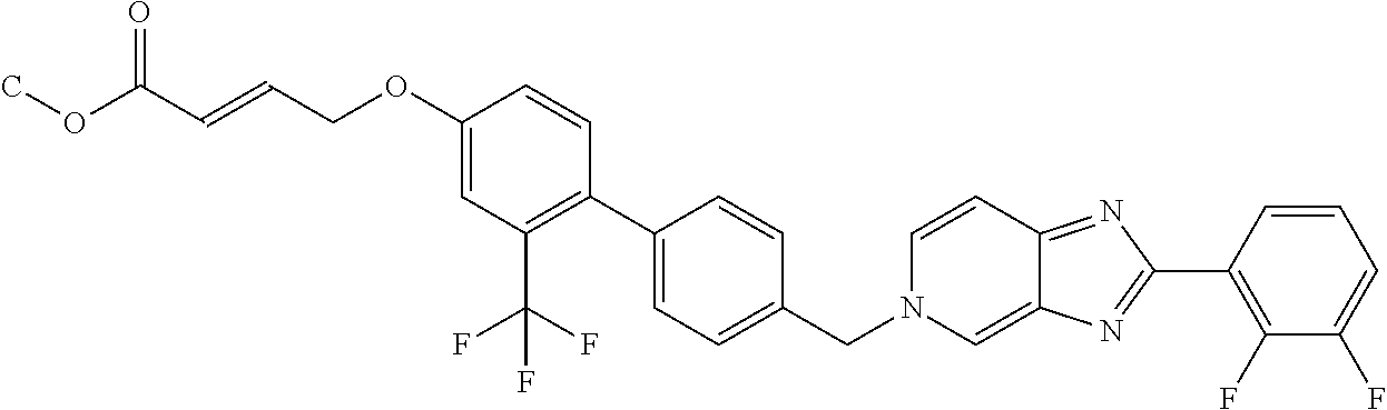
C1(OCC=CC(OC)=O)=CC(C(F)(F)F)=C(C2=CC=C(CN3C=C4C(=NC(C5=C(F)C(F)=CC=C5)=N4)C=C3)C=C2)C=C1
